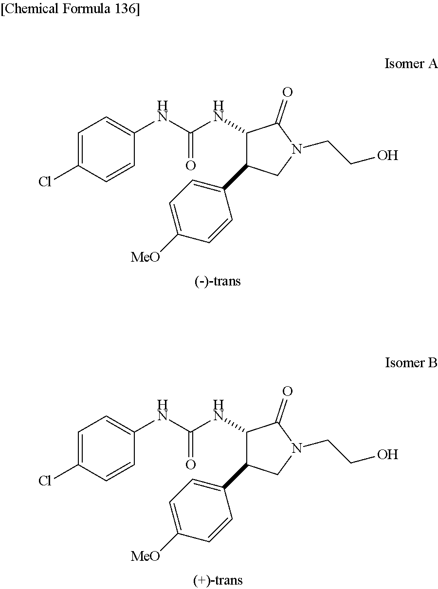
C1=C(Cl)C=CC(NC(NC2C(=O)N(CCO)CC2C2=CC=C([MeO])C=C2)=O)=C1.C1=C(Cl)C=CC(NC(NC2C(=O)N(CCO)CC2C2=CC=C([MeO])C=C2)=O)=C1
